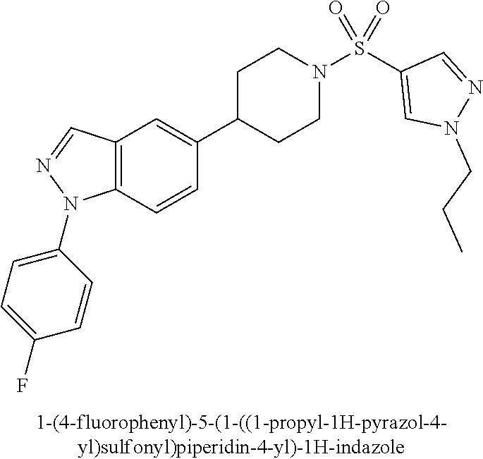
C12=C(C=CC(C3CCN(S(C4=CN(CCC)N=C4)(=O)=O)CC3)=C1)N(C1=CC=C(F)C=C1)N=C2
